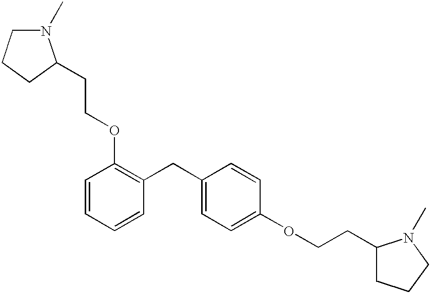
C(C1=CC=C(OCCC2CCCN2C)C=C1)C1=C(OCCC2N(C)CCC2)C=CC=C1
